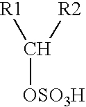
[R1]C([R2])[OSO3H]
